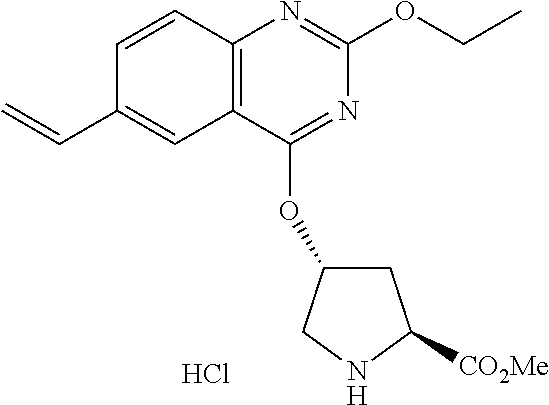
C12=C(C(OC3CC([CO2Me])NC3)=NC(OCC)=N1)C=C(C=C)C=C2.Cl
